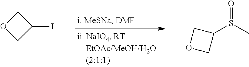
CS(C1COC1)=O.O1CC(I)C1
